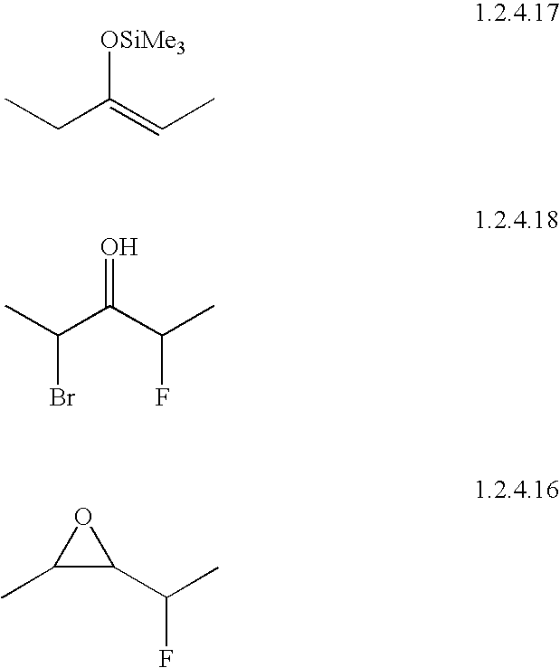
CCC(=CC)[OSiMe3].CC(C(C(C)F)=O)Br.C1(C)C(C(C)F)O1
